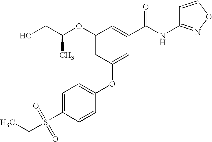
C(CO)(OC1=CC(OC2=CC=C(S(CC)(=O)=O)C=C2)=CC(C(NC2=NOC=C2)=O)=C1)C
